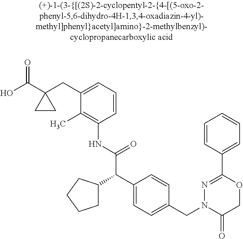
OC(C1(CC2=CC=CC(NC(=O)C(C3CCCC3)C3=CC=C(CN4C(=O)COC(C5=CC=CC=C5)=N4)C=C3)=C2C)CC1)=O
